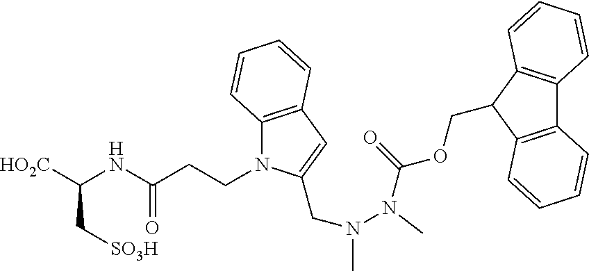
[HO2C]C(NC(CCN1C2=C(C=C1CN(N(C(OCC1C3=C(C4=C1C=CC=C4)C=CC=C3)=O)C)C)C=CC=C2)=O)C[SO3H]
